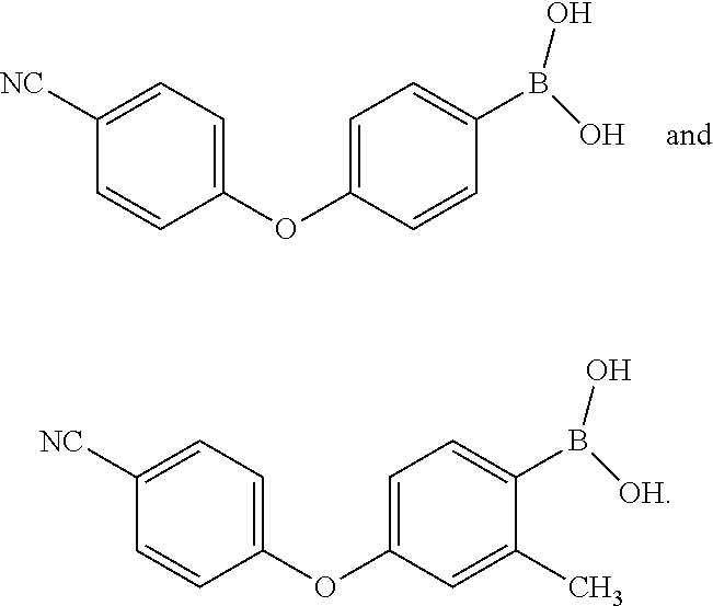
C1([NC])=CC=C(OC2=CC=C(B(O)O)C=C2)C=C1.C1([NC])=CC=C(OC2=CC=C(B([OH])O)C(C)=C2)C=C1
